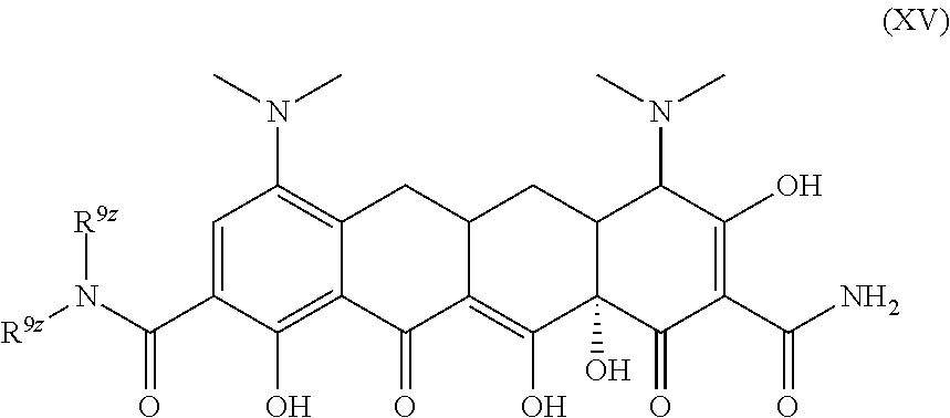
C1=C(C(N([R9z])[R9z])=O)C(O)=C2C(=C1N(C)C)CC1C(=C(O)C3(O)C(C1)C(N(C)C)C(O)=C(C(N)=O)C3=O)C2=O
